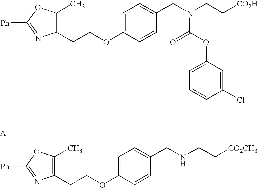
C1(CCOC2=CC=C(CNCC[CO2CH3])C=C2)=C(C)OC([Ph])=N1.C1(CCOC2=CC=C(CN(CC[CO2H])C(=O)OC3=CC=CC(Cl)=C3)C=C2)=C(C)OC([Ph])=N1
